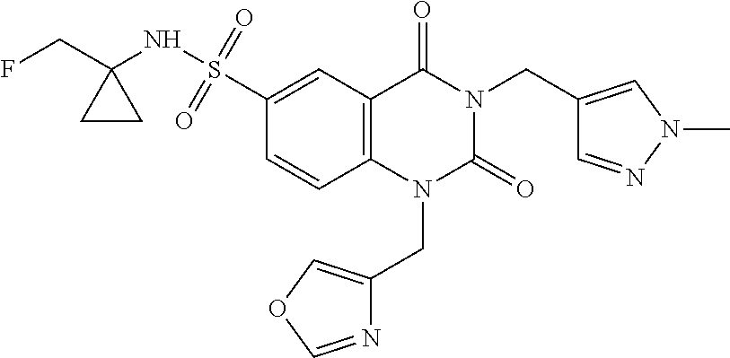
C12=C(C=C(S(NC3(CF)CC3)(=O)=O)C=C1)C(=O)N(CC1=CN(C)N=C1)C(=O)N2CC1=COC=N1
